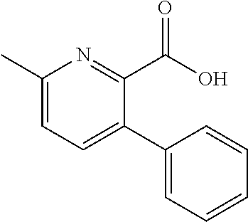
C1(C)=CC=C(C2=CC=CC=C2)C(C(O)=O)=N1
